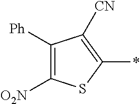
C1([Ph])=C([O2N])SC(*)=C1[CN]
